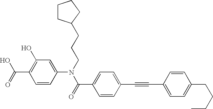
OC1=C(C(O)=O)C=CC(N(CCCC2CCCC2)C(=O)C2=CC=C(C#CC3=CC=C(CCCC)C=C3)C=C2)=C1
